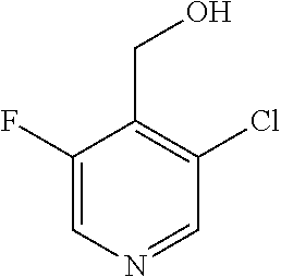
C1(F)=CN=CC(Cl)=C1CO
